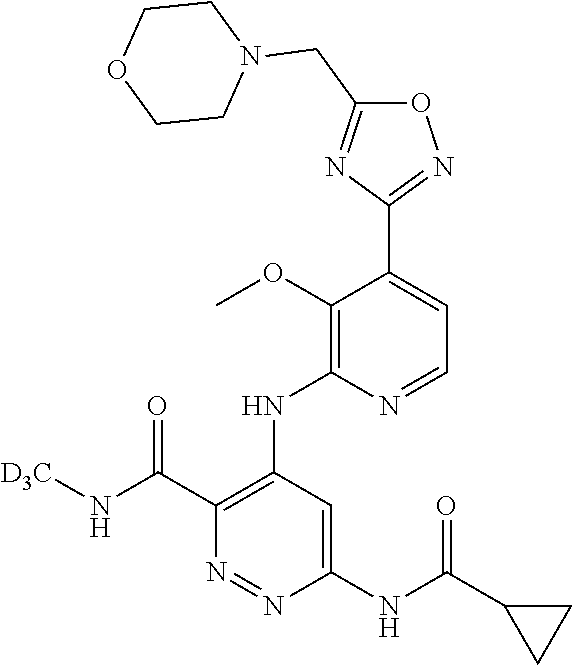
O1C(CN2CCOCC2)=NC(C2=CC=NC(NC3=C(C(N[D3C])=O)N=NC(NC(C4CC4)=O)=C3)=C2OC)=N1
